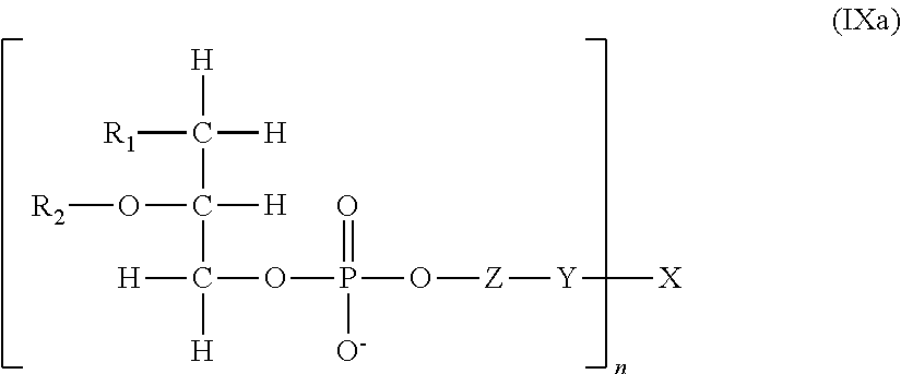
[R1]C([H])([H])C(C([H])(OP(O[Z][Y][X])(=O)[O-])[H])([H])O[R2]
